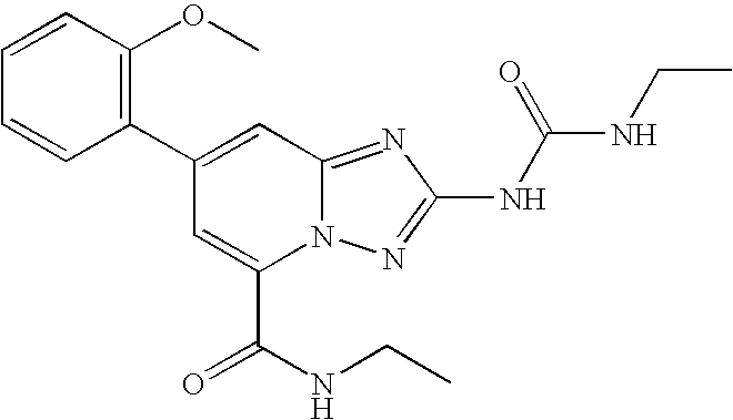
C1(C2=CC3=NC(NC(=O)NCC)=NN3C(C(NCC)=O)=C2)=C(OC)C=CC=C1
